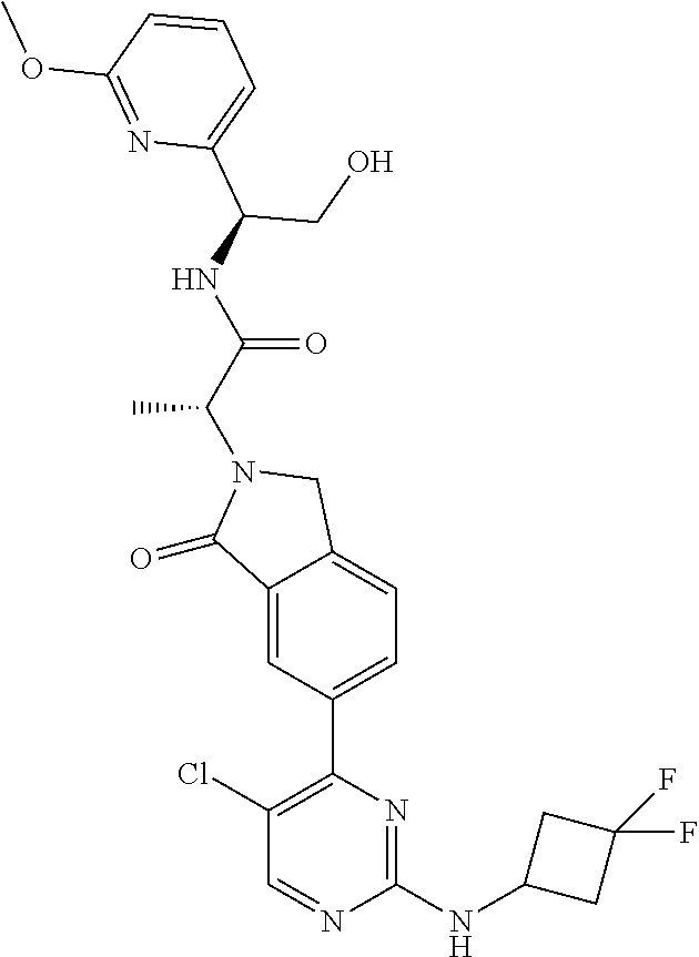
C1(=O)C2=CC(C3=C(Cl)C=NC(NC4CC(F)(F)C4)=N3)=CC=C2CN1C(C(=O)NC(C1=CC=CC(OC)=N1)CO)C
